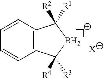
C12=C(C([R3])([R4])BC1([R1])[R2])C=CC=C2
